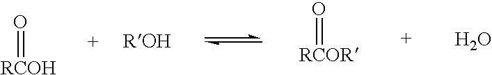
[RCOH]=O.[RCOR]=O.O
